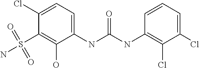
C1(S(N)(=O)=O)=C(O)C(NC(NC2=C(Cl)C(Cl)=CC=C2)=O)=CC=C1Cl
